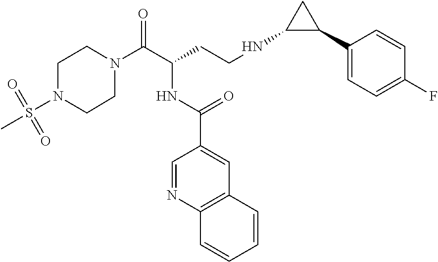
C1N(C(C(CCNC2C(C3=CC=C(F)C=C3)C2)NC(C2=CC3=C(N=C2)C=CC=C3)=O)=O)CCN(S(=O)(=O)C)C1
